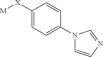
[M][X]C1=CC=C(N2C=CN=C2)C=C1
